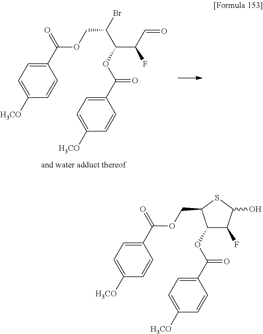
C1(C(=O)OCC(Br)C(OC(C2=CC=C([H3CO])C=C2)=O)C(C=O)F)=CC=C([H3CO])C=C1.C1(C(=O)OCC2SC(O)C(F)C2OC(C2=CC=C([H3CO])C=C2)=O)=CC=C([H3CO])C=C1
